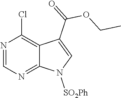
ClC1=C2C(=NC=N1)N([SO2Ph])C=C2C(=O)OCC
